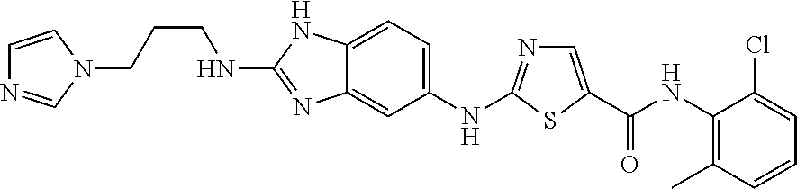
C12=CC(NC3=NC=C(C(NC4=C(C)C=CC=C4Cl)=O)S3)=CC=C1NC(NCCCN1C=CN=C1)=N2
